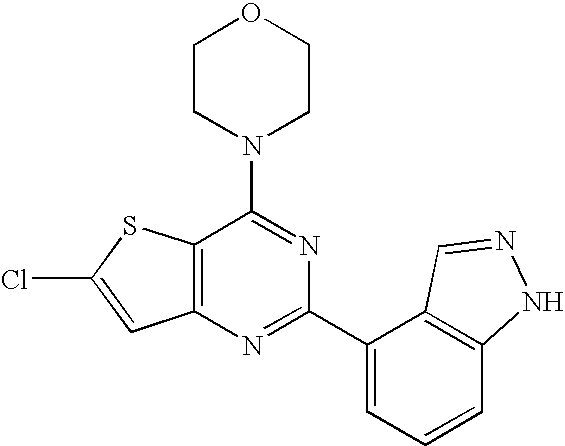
C1CN(C2=NC(C3=CC=CC4=C3C=NN4)=NC3=C2SC(Cl)=C3)CCO1
